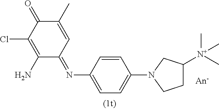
C1(N)=C(Cl)C(=O)C(C)=CC1=NC1=CC=C(N2CCC([N+](C)(C)C)C2)C=C1
